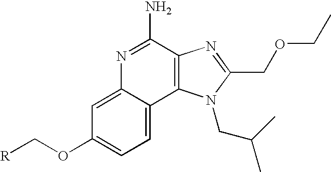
C1=C2C(=CC(OC[R])=C1)N=C(N)C1=C2N(CC(C)C)C(COCC)=N1
